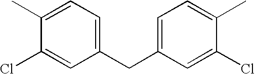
CC1=CC=C(CC2=CC=C(C)C(Cl)=C2)C=C1Cl
